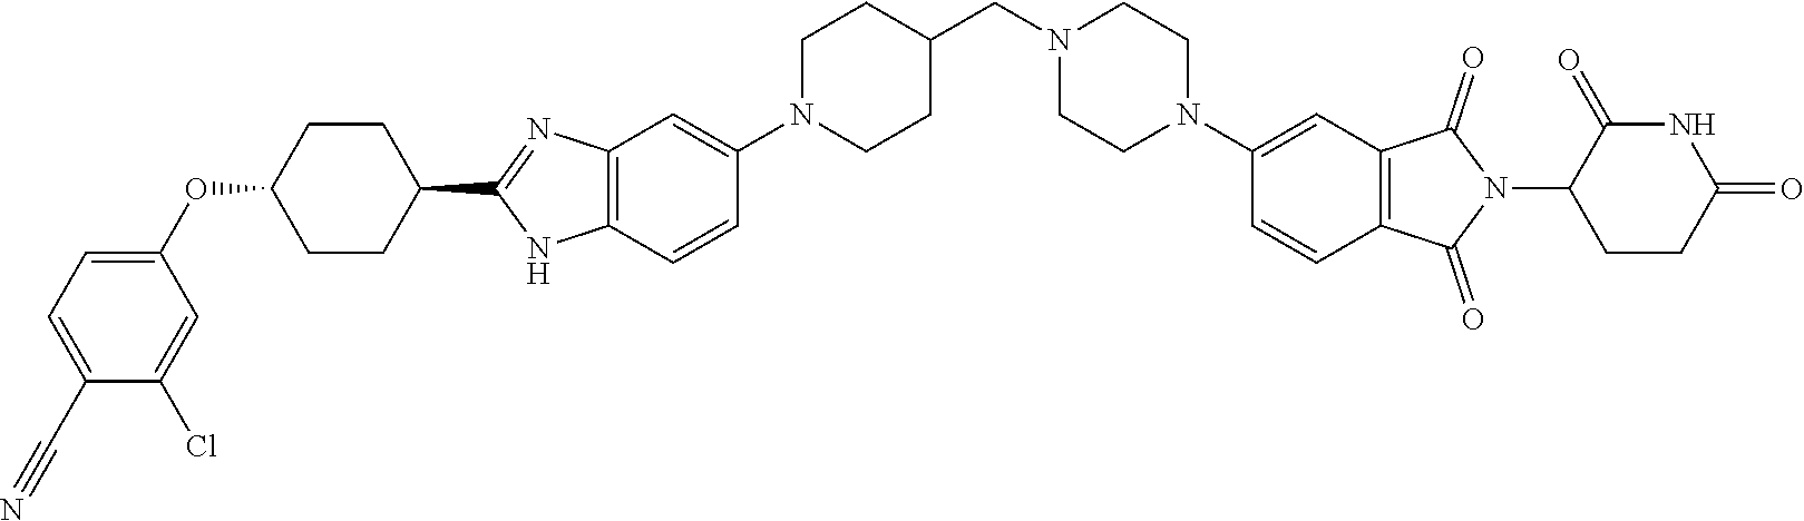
C1CC(C2=NC3=C(C=CC(N4CCC(CN5CCN(C6=CC7=C(C(=O)N(C8CCC(=O)NC8=O)C7=O)C=C6)CC5)CC4)=C3)N2)CCC1OC1=CC=C(C#N)C(Cl)=C1
